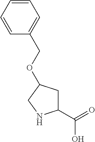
C1(C(=O)O)CC(OCC2=CC=CC=C2)CN1
